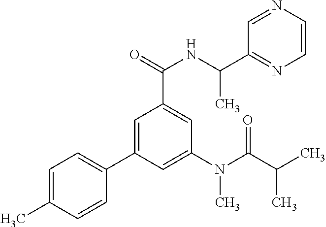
C1=C(C)C=CC(C2=CC(C(=O)NC(C)C3=NC=CN=C3)=CC(N(C)C(=O)C(C)C)=C2)=C1
